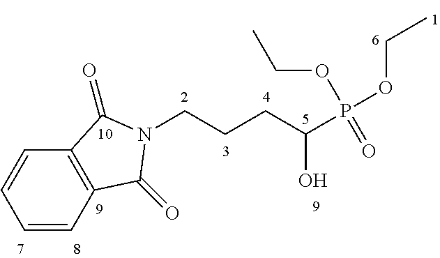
C1=CC2=C(C=C1)C(=O)N(CCCC(P(OCC)(=O)OCC)O)C2=O
